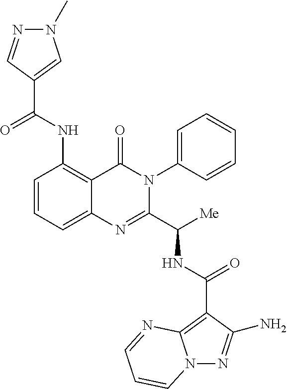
C1=CC=C2C(=C1NC(=O)C1=CN(C)N=C1)C(=O)N(C1=CC=CC=C1)C(C([Me])NC(=O)C1=C3N(N=C1N)C=CC=N3)=N2
